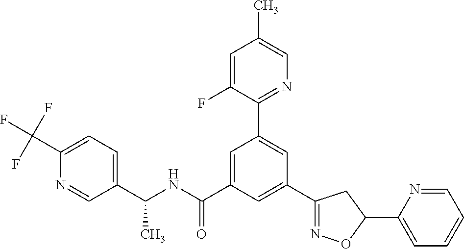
C1(C(NC(=O)C2=CC(C3=NC=C(C)C=C3F)=CC(C3=NOC(C4=CC=CC=N4)C3)=C2)C)=CC=C(C(F)(F)F)N=C1
